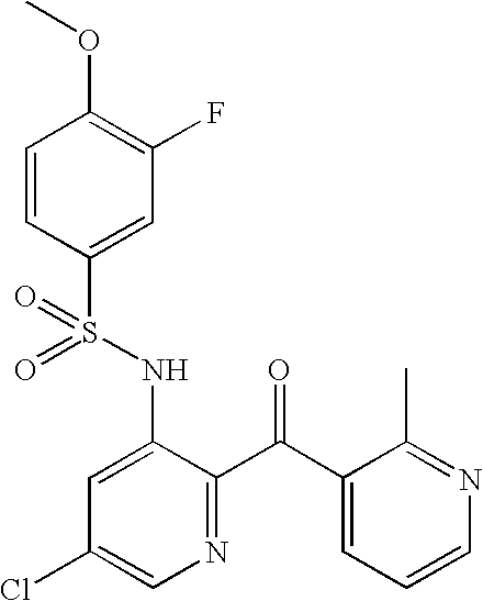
O=S(NC1=CC(Cl)=CN=C1C(C1=CC=CN=C1C)=O)(=O)C1=CC(F)=C(OC)C=C1
